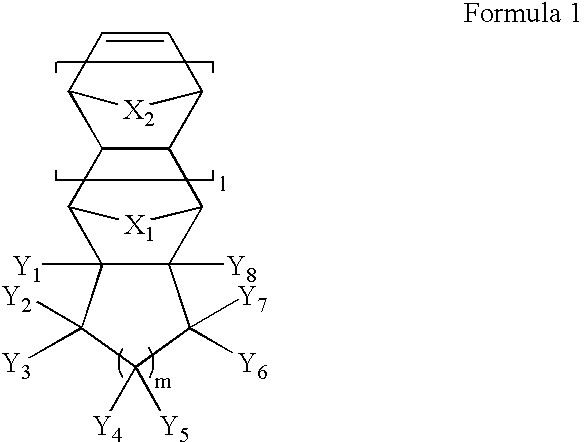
C1=CC2C3C(C1[X2]2)C1C2([Y8])C([Y1])(C3[X1]1)C([Y2])([Y3])C([Y4])([Y5])C2([Y7])[Y6]
